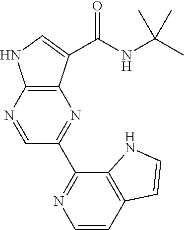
C12=C(N=CC(C3=NC=CC4=C3NC=C4)=N1)NC=C2C(NC(C)(C)C)=O
